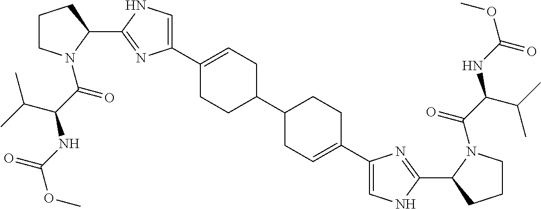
C1(C2=CNC(C3CCCN3C(C(C(C)C)NC(OC)=O)=O)=N2)=CCC(C2CC=C(C3=CNC(C4CCCN4C(C(C(C)C)NC(OC)=O)=O)=N3)CC2)CC1
